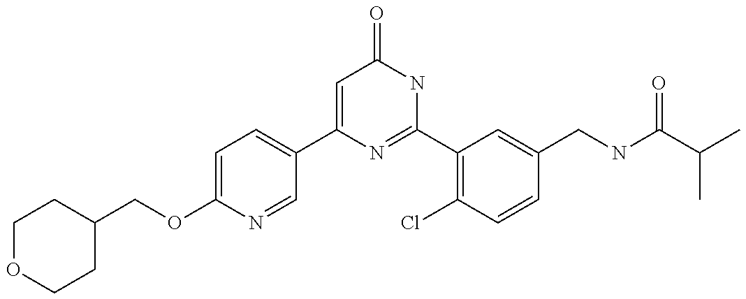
C1(C2=CC=C(OCC3CCOCC3)N=C2)=CC(=O)NC(C2=C(Cl)C=CC(CNC(C(C)C)=O)=C2)=N1
